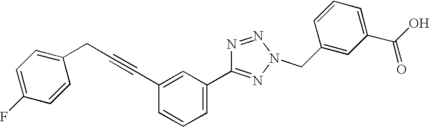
C1=CC(CC#CC2=CC(C3=NN(CC4=CC(C(O)=O)=CC=C4)N=N3)=CC=C2)=CC=C1F
